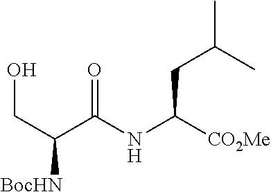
O=C(NC([CO2Me])CC(C)C)C(CO)[BocHN]
